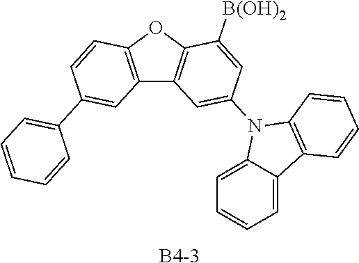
[B4-3].C1=C2C(=CC=C1)C1=C(N2C2=CC3=C(OC4=C3C=C(C3=CC=CC=C3)C=C4)C([B(OH)2])=C2)C=CC=C1
